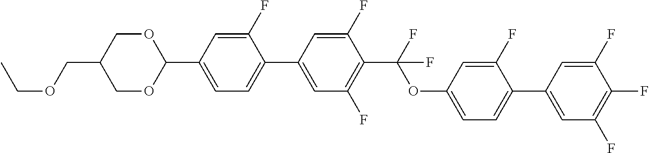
CCOCC1COC(C2=CC=C(C3=CC(F)=C(C(F)(OC4=CC=C(C5=CC(F)=C(F)C(F)=C5)C(F)=C4)F)C(F)=C3)C(F)=C2)OC1
